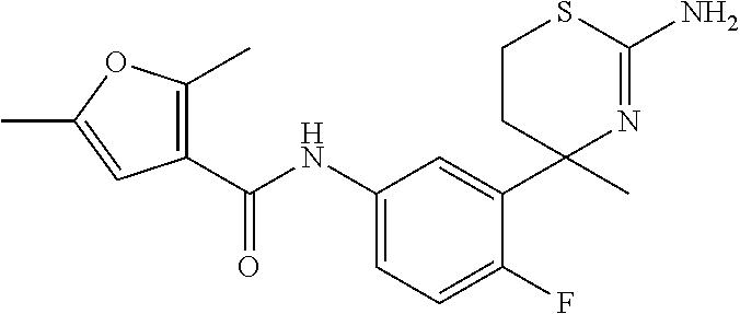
C1CC(C2=CC(NC(C3=C(C)OC(C)=C3)=O)=CC=C2F)(C)N=C(N)S1
